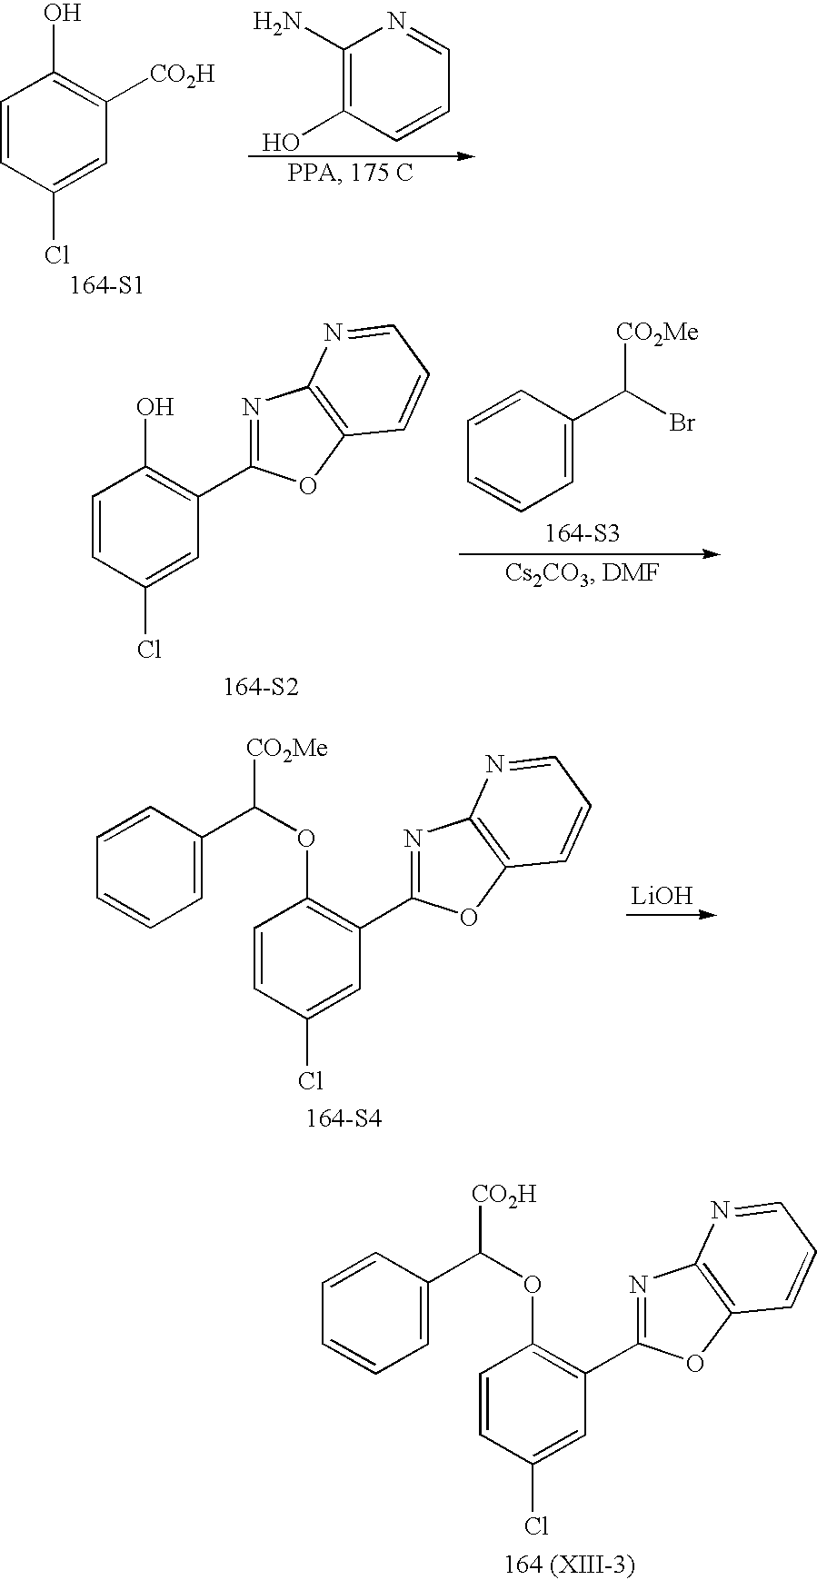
C1=CC(Cl)=CC([CO2H])=C1O.[164-S1].C1(N)=C(O)C=CC=N1.[164-S2].C1=CC(Cl)=CC(C2=NC3=C(O2)C=CC=N3)=C1O.C1=C(C(Br)[CO2Me])C=CC=C1.[164-S3].[164-S4].C1=CC(Cl)=CC(C2=NC3=C(O2)C=CC=N3)=C1OC([CO2Me])C1=CC=CC=C1.[LiOH].[164 (XIII-3)].C1=CC(Cl)=CC(C2=NC3=C(O2)C=CC=N3)=C1OC([CO2H])C1=CC=CC=C1
